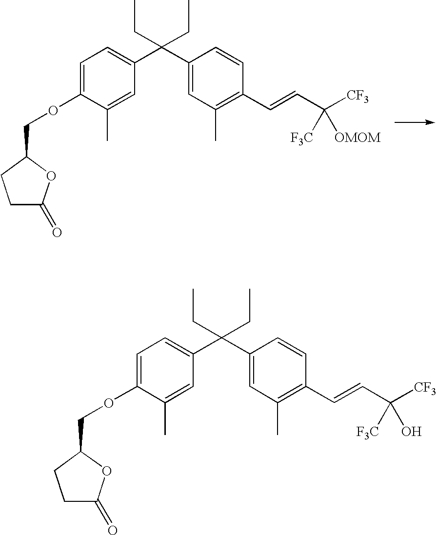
C1=C(OCC2OC(=O)CC2)C(C)=CC(C(C2=CC(C)=C(C=CC([CF3])([OMOM])[F3C])C=C2)(CC)CC)=C1.C1=C(OCC2OC(=O)CC2)C(C)=CC(C(C2=CC(C)=C(C=CC([CF3])(O)[F3C])C=C2)(CC)CC)=C1
